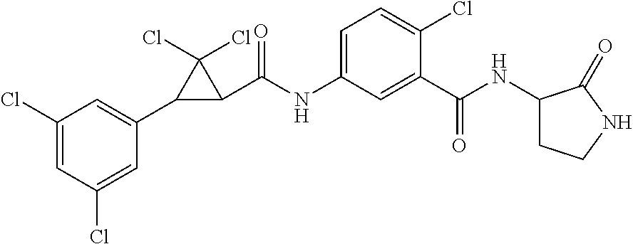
C1(Cl)=CC(Cl)=CC(C2C(C(NC3=CC=C(Cl)C(C(NC4CCNC4=O)=O)=C3)=O)C2(Cl)Cl)=C1
